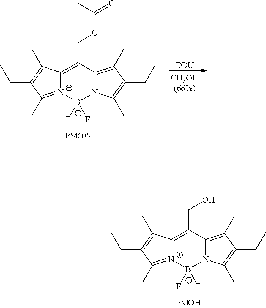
C12=C(CO)C3=C(C)C(CC)=C(C)N3B(F)([F-])[N+]1=C(C)C(CC)=C2C.C12=C(COC(=O)C)C3=C(C)C(CC)=C(C)N3B(F)([F-])[N+]1=C(C)C(CC)=C2C.[DBU]
